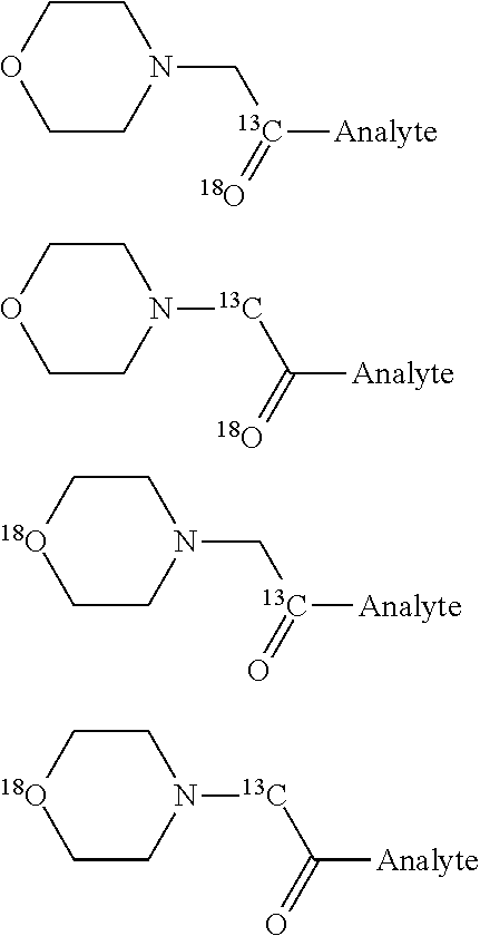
C1COCCN1C[13C](=[18O])[Analyte].C1COCCN1[13C]C(=[18O])[Analyte].C1C[18O]CCN1C[13C](=O)[Analyte].C1C[18O]CCN1[13C]C(=O)[Analyte]
